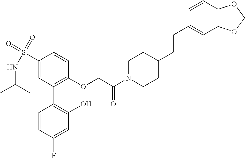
C1(S(=O)(=O)NC(C)C)=CC(C2=C(O)C=C(F)C=C2)=C(OCC(N2CCC(CCC3=CC4=C(C=C3)OCO4)CC2)=O)C=C1
